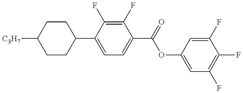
C1CC(C2=CC=C(C(OC3=CC(F)=C(F)C(F)=C3)=O)C(F)=C2F)CCC1[C3H7]
